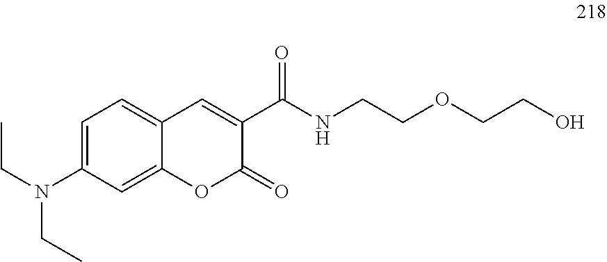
C1=C(N(CC)CC)C=C2C(=C1)C=C(C(NCCOCCO)=O)C(=O)O2
